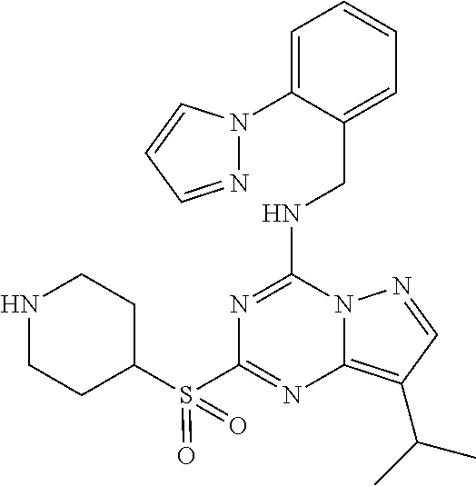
N1=C(NCC2=CC=CC=C2N2N=CC=C2)N2C(=C(C(C)C)C=N2)N=C1S(C1CCNCC1)(=O)=O
